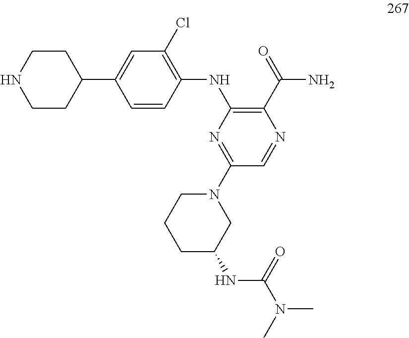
C1=CC(NC2=C(C(=O)N)N=CC(N3CCCC(NC(N(C)C)=O)C3)=N2)=C(Cl)C=C1C1CCNCC1
